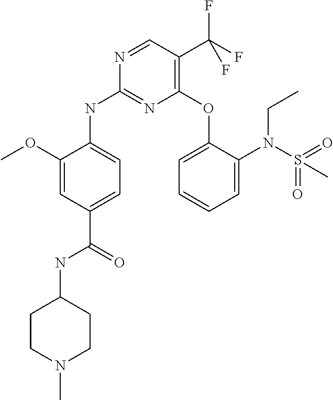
C1(OC2=CC=CC=C2N(S(=O)(=O)C)CC)=C(C(F)(F)F)C=NC(NC2=CC=C(C(NC3CCN(C)CC3)=O)C=C2OC)=N1
